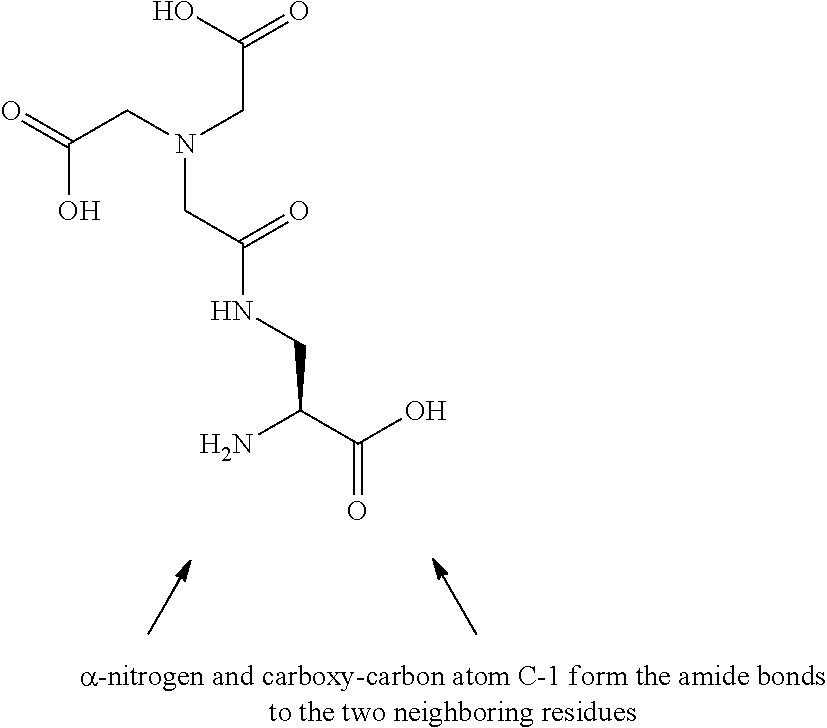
C(C(C(O)=O)N)NC(CN(CC(=O)O)CC(=O)O)=O
